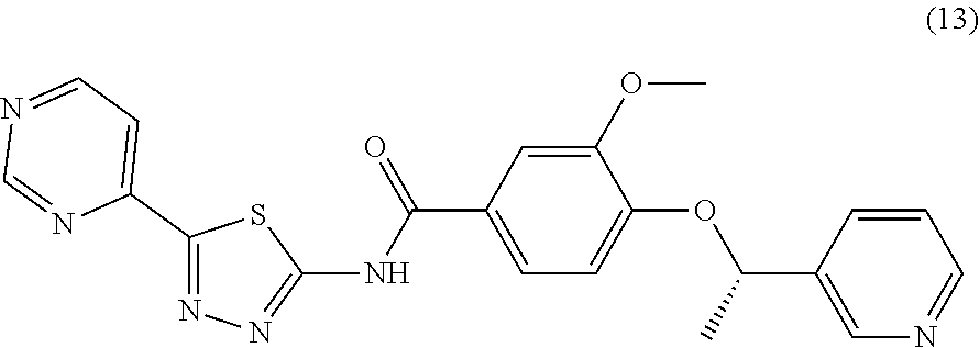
C1=CC=NC=C1C(OC1=CC=C(C(NC2=NN=C(C3=CC=NC=N3)S2)=O)C=C1OC)C
